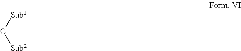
C([Sub1])[Sub2]
